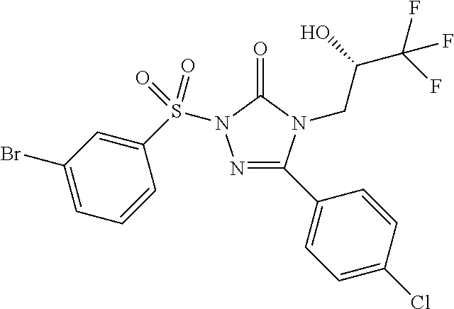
N1=C(C2=CC=C(Cl)C=C2)N(CC(C(F)(F)F)O)C(=O)N1S(C1=CC(Br)=CC=C1)(=O)=O
